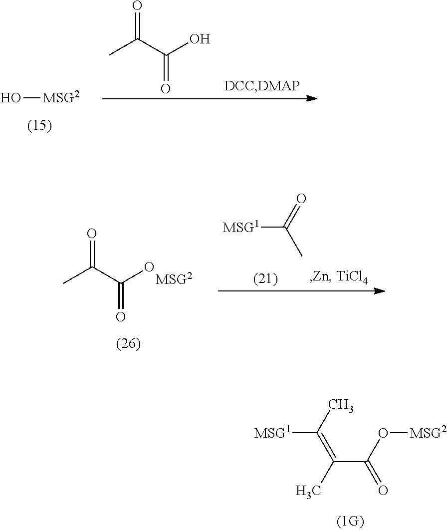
C(=C(C(O[MSG2])=O)C)(C)[MSG1].O[MSG2].O=C(C(=O)O)C.O=C(C(=O)O)C.[MSG1]C(C)=O
